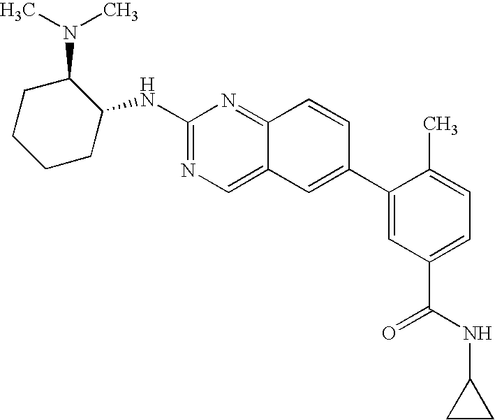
N(C1=NC=C2C(=N1)C=CC(C1=CC(C(NC3CC3)=O)=CC=C1C)=C2)C1C(N(C)C)CCCC1
